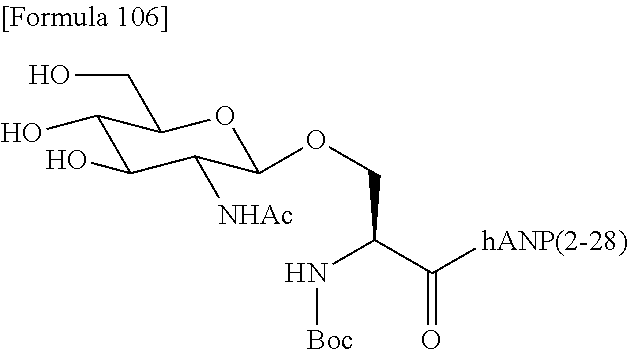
C1(O)C(CO)OC(OCC(C([hANP(2-28)])=O)N[Boc])C([NHAc])C1O
